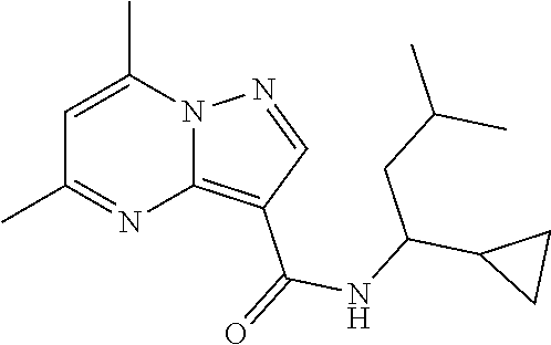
C1=C(C)N2C(=C(C(=O)NC(C3CC3)CC(C)C)C=N2)N=C1C
